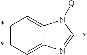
C1=CC=C2C(=C1)N([Q])C=N2
